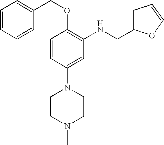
C1=CC(N2CCN(C)CC2)=CC(NCC2=CC=CO2)=C1OCC1=CC=CC=C1
